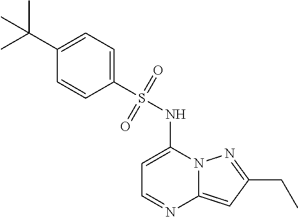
C1=C(NS(C2=CC=C(C(C)(C)C)C=C2)(=O)=O)N2C(=CC(CC)=N2)N=C1
